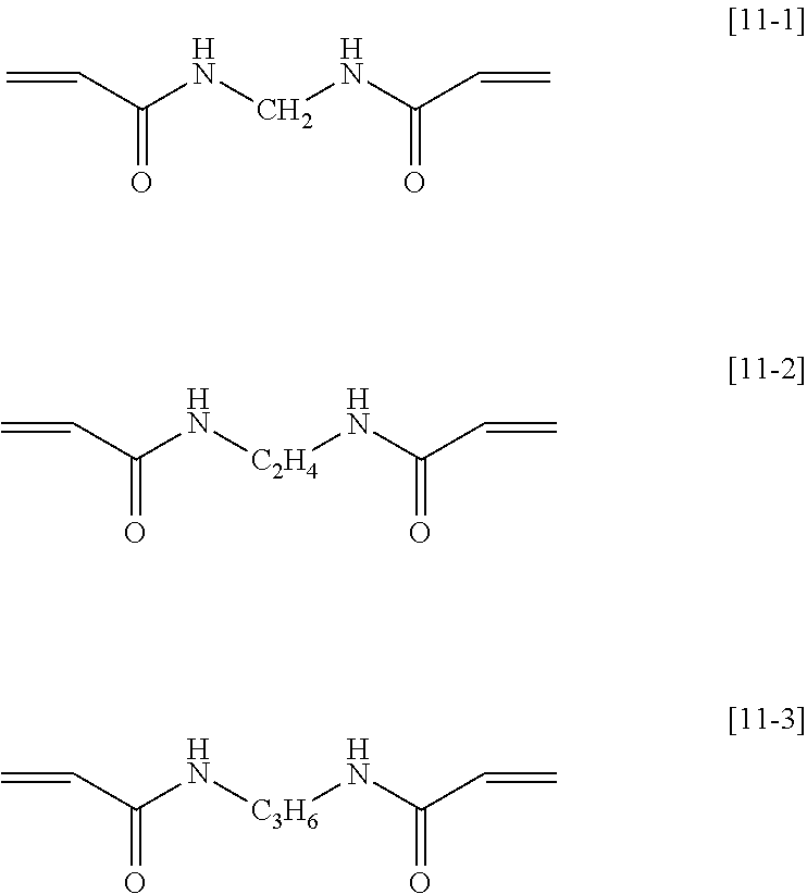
C=CC(NCNC(=O)C=C)=O.C=CC(N[C2H4]NC(=O)C=C)=O.C=CC(N[C3H6]NC(=O)C=C)=O
